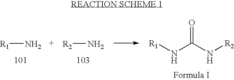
N(C(N[R2])=O)[R1].[R1]N.[R2]N
